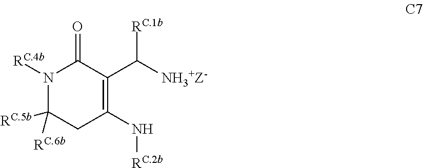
N1([RC.4b])C([RC.5b])([RC.6b])CC(N[RC.2b])=C(C([NH3+Z-])[RC.1b])C1=O
